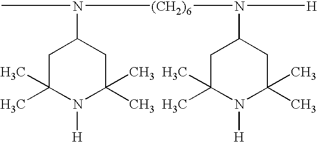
C1C(C)(C)N([H])C(C)(C)CC1N([H])[(CH2)6]N(C1CC(C)(C)N([H])C(C)(C)C1)C
